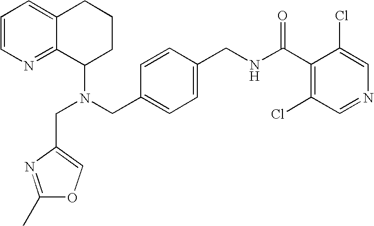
N(CC1=CC=C(CNC(C2=C(Cl)C=NC=C2Cl)=O)C=C1)(C1CCCC2=CC=CN=C12)CC1=COC(C)=N1
